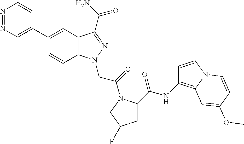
N1=NC=C(C2=CC3=C(C=C2)N(CC(=O)N2C(C(NC4=C5N(C=C4)C=CC(OC)=C5)=O)CC(F)C2)N=C3C(N)=O)C=C1
